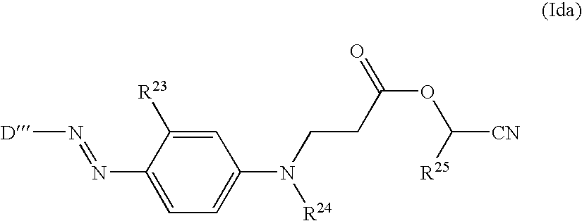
[D]N=NC1=CC=C(N([R24])CCC(OC([R25])[CN])=O)C=C1[R23]
